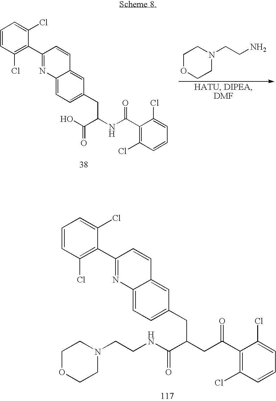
C1OCCN(CCN)C1.C1=CC(Cl)=C(C2=NC3=CC=C(CC(C(=O)O)NC(C4=C(Cl)C=CC=C4Cl)=O)C=C3C=C2)C(Cl)=C1.C1=CC(Cl)=C(C2=NC3=CC=C(CC(C(=O)NCCN4CCOCC4)CC(C4=C(Cl)C=CC=C4Cl)=O)C=C3C=C2)C(Cl)=C1
